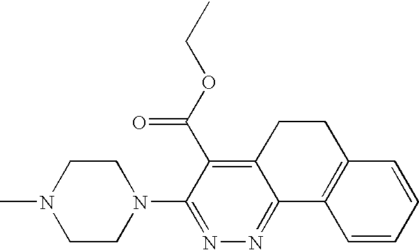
N1(C2=NN=C3C(=C2C(OCC)=O)CCC2=C3C=CC=C2)CCN(C)CC1
